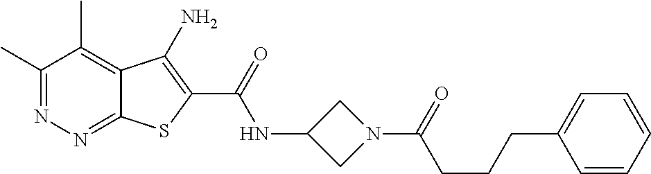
C1(C)=NN=C2C(=C1C)C(N)=C(C(=O)NC1CN(C(CCCC3=CC=CC=C3)=O)C1)S2
